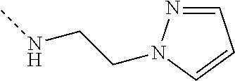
CNCCN1N=CC=C1
